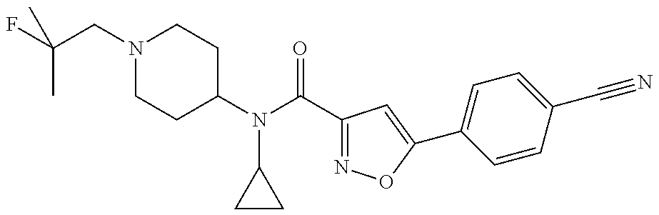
FC(CN1CCC(N(C(C2=NOC(C3=CC=C(C#N)C=C3)=C2)=O)C2CC2)CC1)(C)C
